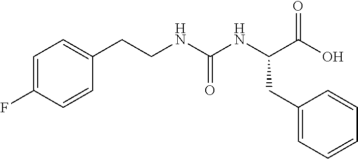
C1=C(F)C=CC(CCNC(NC(C(O)=O)CC2=CC=CC=C2)=O)=C1
